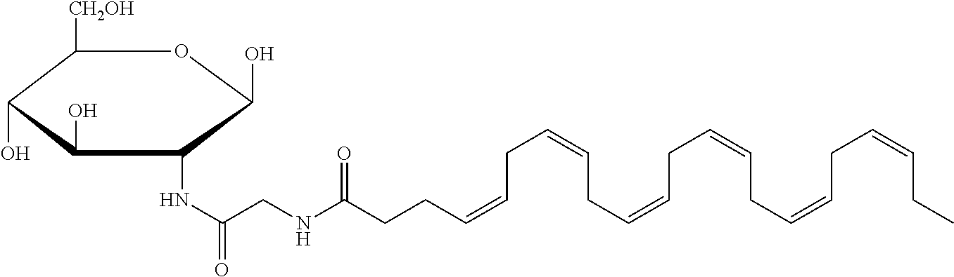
C1([CH2OH])C(O)C(O)C(NC(=O)CNC(CCC=CCC=CCC=CCC=CCC=CCC=CCC)=O)C(O)O1
